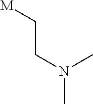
[M]CCN(C)C
